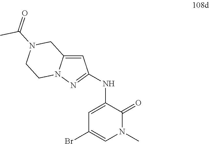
N12C(=CC(NC3=CC(Br)=CN(C)C3=O)=N1)CN(C(=O)C)CC2
